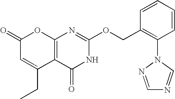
C12=C(C(=O)NC(OCC3=C(N4C=NC=N4)C=CC=C3)=N1)C(CC)=CC(=O)O2
